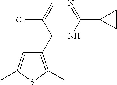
C1(C2NC(C3CC3)=NC=C2Cl)=C(C)SC(C)=C1
